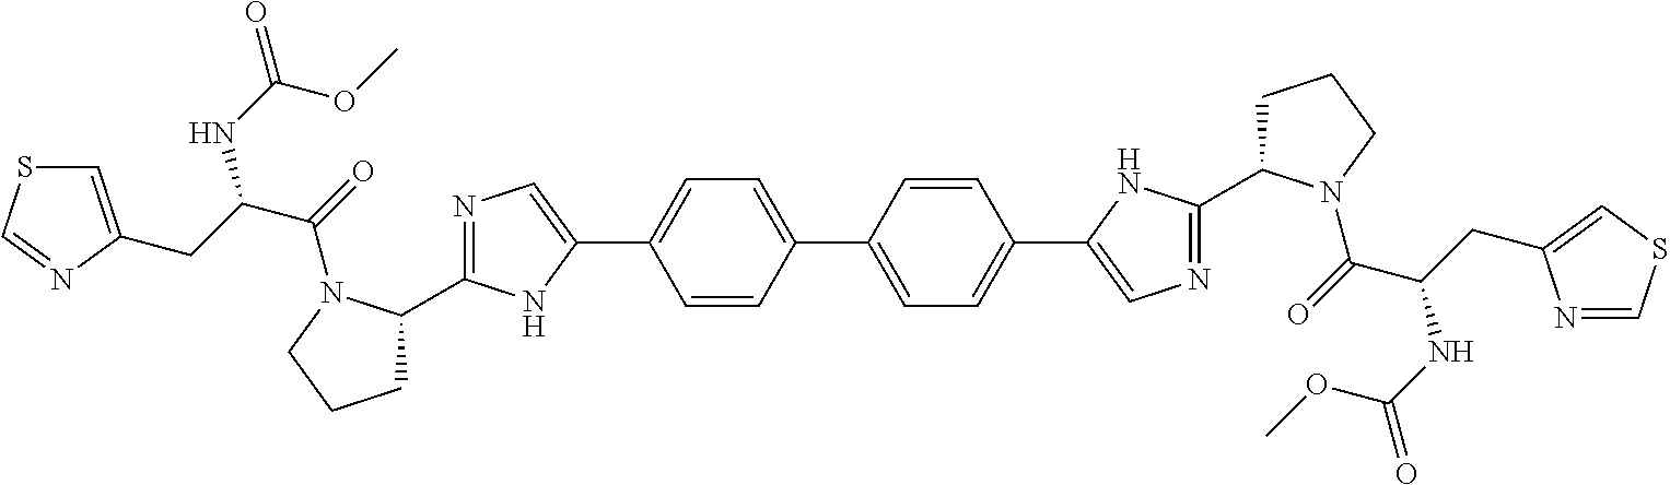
N1=C(C2CCCN2C(=O)C(NC(=O)OC)CC2=CSC=N2)NC(C2=CC=C(C3=CC=C(C4=CN=C(C5CCCN5C(=O)C(NC(=O)OC)CC5=CSC=N5)N4)C=C3)C=C2)=C1
